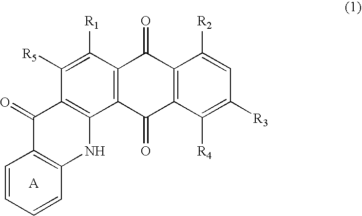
C1([R5])=C([R1])C2=C(C3=C1C(=O)C1=C(N3)C=CC=C1)C(=O)C1=C(C2=O)C([R2])=CC([R3])=C1[R4]
